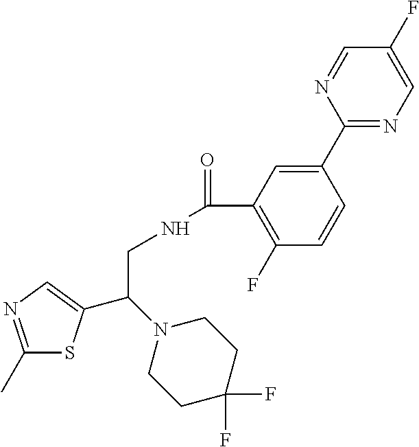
C1(C)=NC=C(C(N2CCC(F)(F)CC2)CNC(=O)C2=C(F)C=CC(C3=NC=C(F)C=N3)=C2)S1
